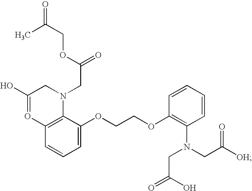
C1=C(OCCOC2=C(N(CC([OH])=O)CC(=O)O)C=CC=C2)C2=C(C=C1)O=C(O)CN2CC(=O)OCC(=O)C
